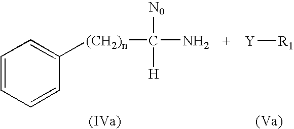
C1=CC=CC([(CH2)n]C(N)([N0])[H])=C1.[Y][R1]
